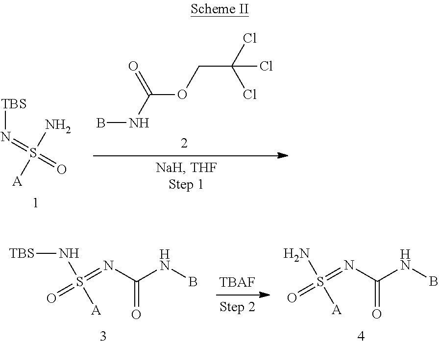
BNC(OCC(Cl)(Cl)Cl)=O.N(=S(=O)(N)[A])[TBS].O=S(=NC(NB)=O)(N[TBS])[A].O=S(=NC(NB)=O)(N)[A].[TBAF]
